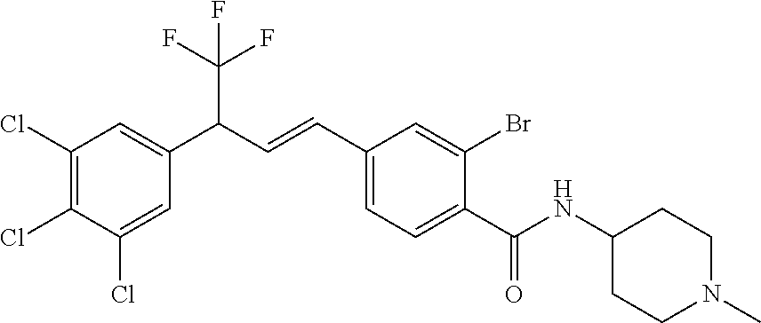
C1(Cl)=C(Cl)C(Cl)=CC(C(C=CC2=CC=C(C(=O)NC3CCN(C)CC3)C(Br)=C2)C(F)(F)F)=C1
